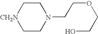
C1C[CH2N]CCN1CCOCCO
